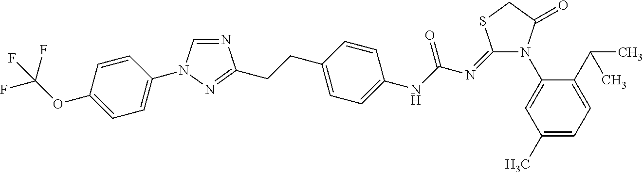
N1=CN(C2=CC=C(OC(F)(F)F)C=C2)N=C1CCC1=CC=C(NC(N=C2N(C3=CC(C)=CC=C3C(C)C)C(=O)CS2)=O)C=C1
